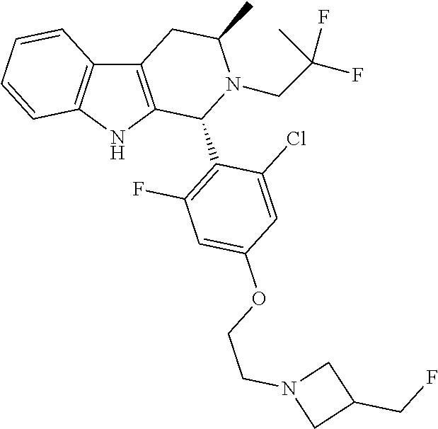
C12=C(NC3=C1C=CC=C3)C(C1=C(F)C=C(OCCN3CC(CF)C3)C=C1Cl)N(CC(F)(F)C)C(C)C2
